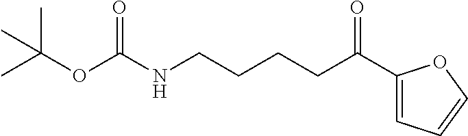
CC(C)(C)OC(NCCCCC(=O)C1=CC=CO1)=O
